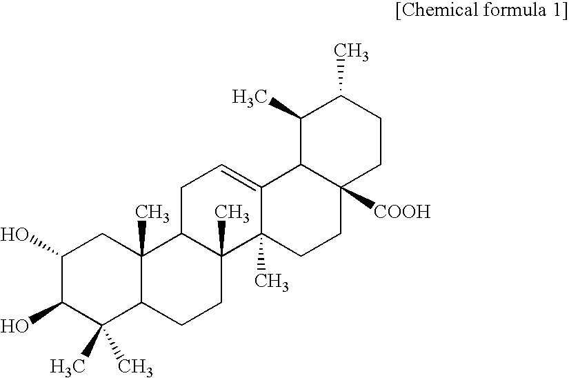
C1(O)C(O)C(C)(C)C2C(C)(C1)C1C(C)(CC2)C2(C)C(=CC1)C1C([COOH])(CC2)CCC(C)C1C
